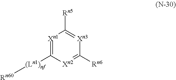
[Xn1]1=C([(Ln1)nf][Rn60])[Xn2]=C([Rn6])[Xn3]=C1[Rn5]
